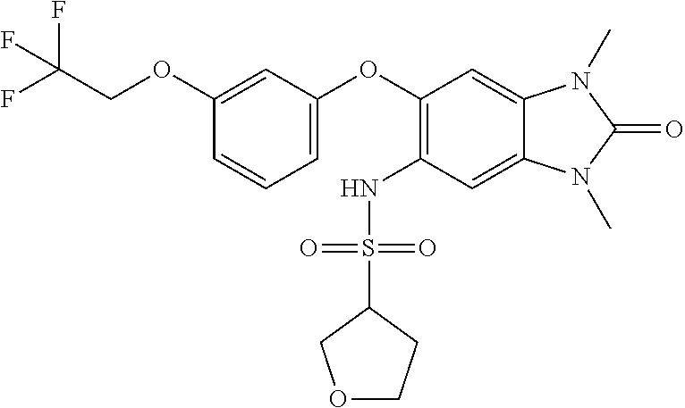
C(COC1=CC(OC2=C(NS(C3COCC3)(=O)=O)C=C3C(=C2)N(C)C(=O)N3C)=CC=C1)(F)(F)F
